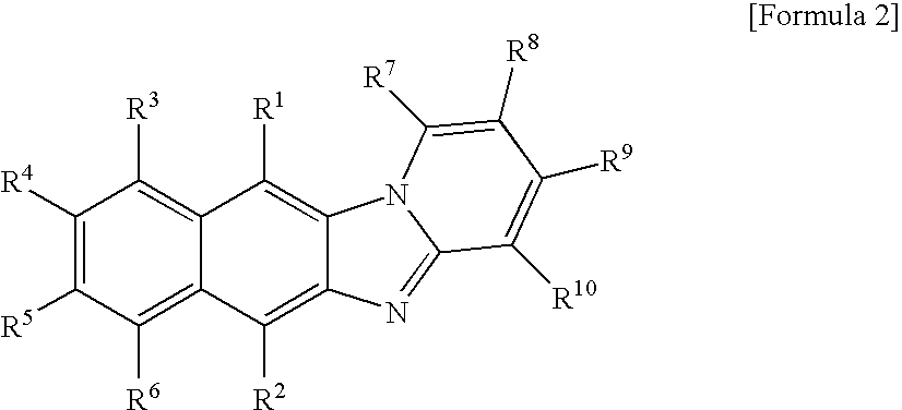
C1([R4])=C([R5])C([R6])=C2C(=C1[R3])C([R1])=C1C(=C2[R2])N=C2N1C([R7])=C([R8])C([R9])=C2[R10]
